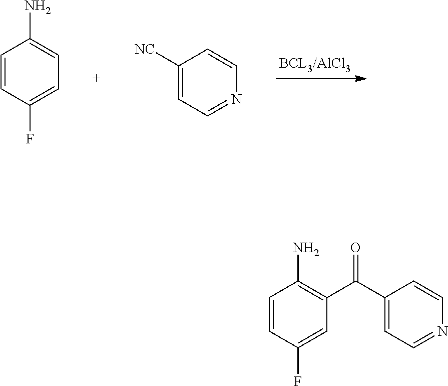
C1=CC(F)=CC=C1N.C1([NC])=CC=NC=C1.C1=CC(F)=CC(C(=O)C2=CC=NC=C2)=C1N
